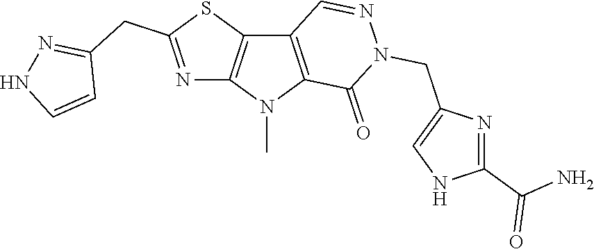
C12=C(N(C)C3=C1C=NN(CC1=CNC(C(N)=O)=N1)C3=O)N=C(CC1=NNC=C1)S2
